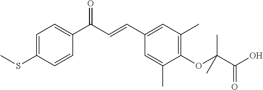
C1(C(C=CC2=CC(C)=C(OC(C(O)=O)(C)C)C(C)=C2)=O)=CC=C(SC)C=C1
